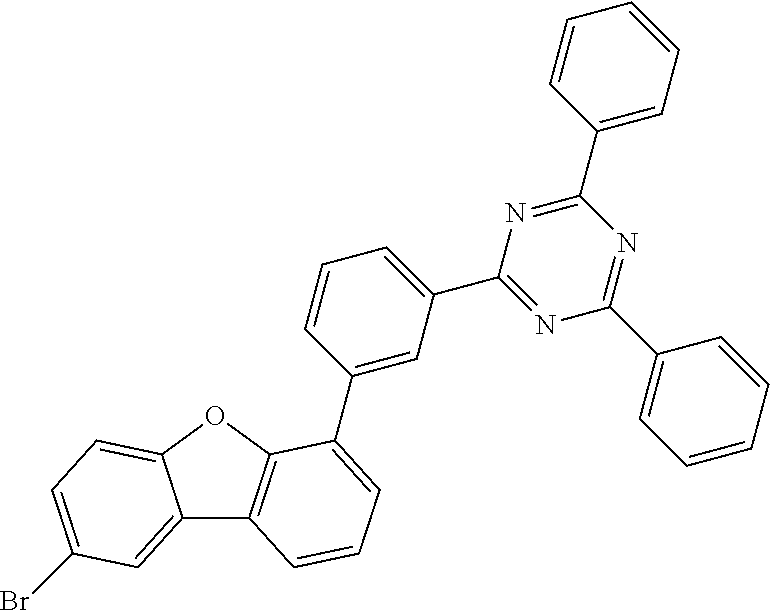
C12=CC(Br)=CC=C1OC1=C2C=CC=C1C1=CC(C2=NC(C3=CC=CC=C3)=NC(C3=CC=CC=C3)=N2)=CC=C1
